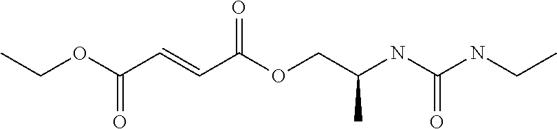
C(OC(C=CC(OCC(NC(NCC)=O)C)=O)=O)C
